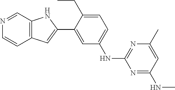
C1=C(NC2=NC(C)=CC(NC)=N2)C=C(C2=CC3=C(N2)C=NC=C3)C(CC)=C1
